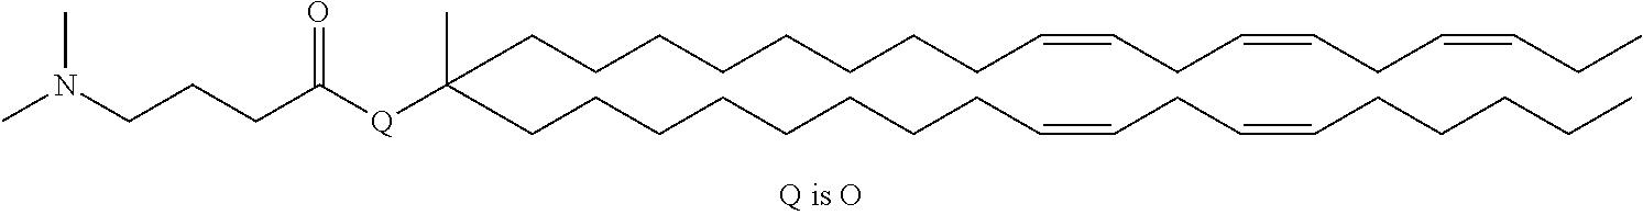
C(CCCCCCC=CCC=CCC=CCC)CC(CCCCCCCCC=CCC=CCCCCC)([Q]C(CCCN(C)C)=O)C
